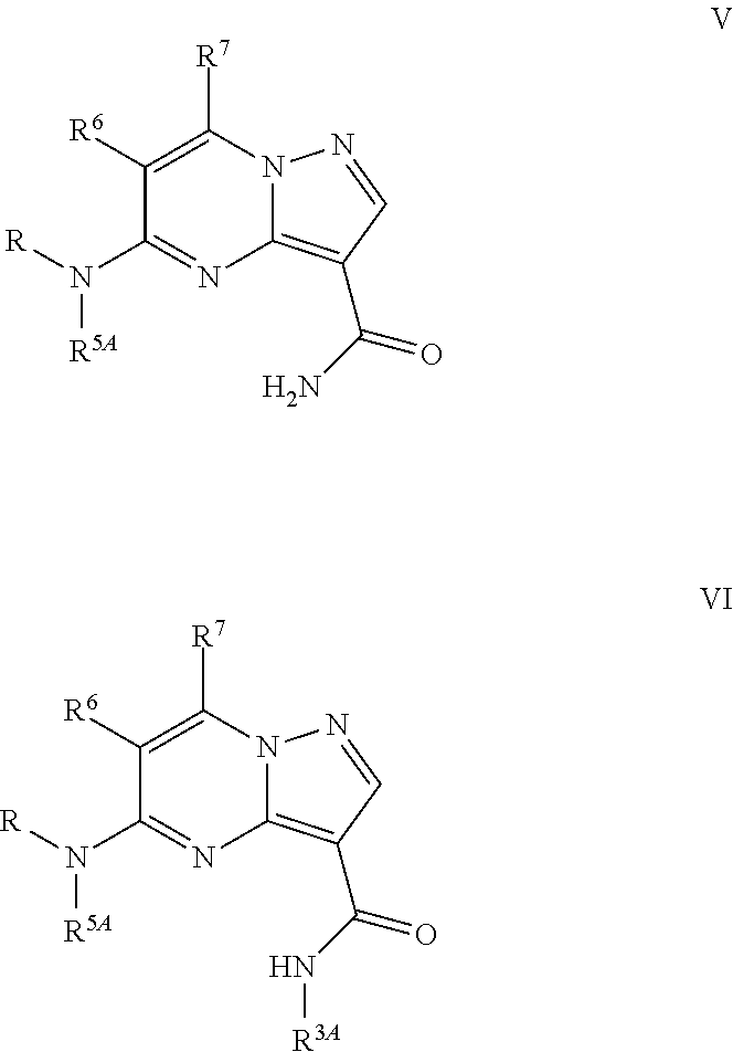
N12C(=C(C(N)=O)C=N1)N=C(N([R])[R5A])C([R6])=C2[R7].N12C(=C(C(N[R3A])=O)C=N1)N=C(N([R])[R5A])C([R6])=C2[R7]
